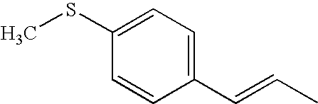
C1=C(SC)C=CC(C=CC)=C1
